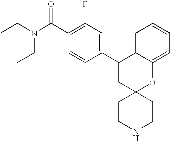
C1(C2=CC(F)=C(C(N(CC)CC)=O)C=C2)=CC2(OC3=CC=CC=C13)CCNCC2
